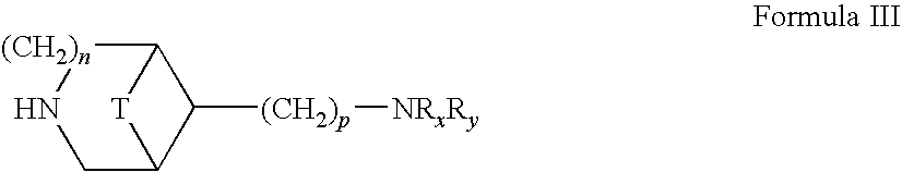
C1C2C([(CH2)p][NRxRy])C([(CH2)n]N1)[T]2
